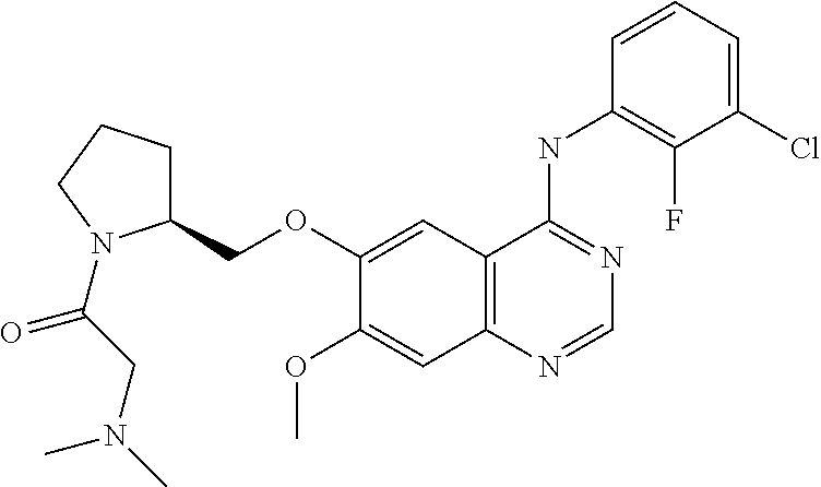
C12=C(N=CN=C1NC1=C(F)C(Cl)=CC=C1)C=C(OC)C(OCC1CCCN1C(CN(C)C)=O)=C2
